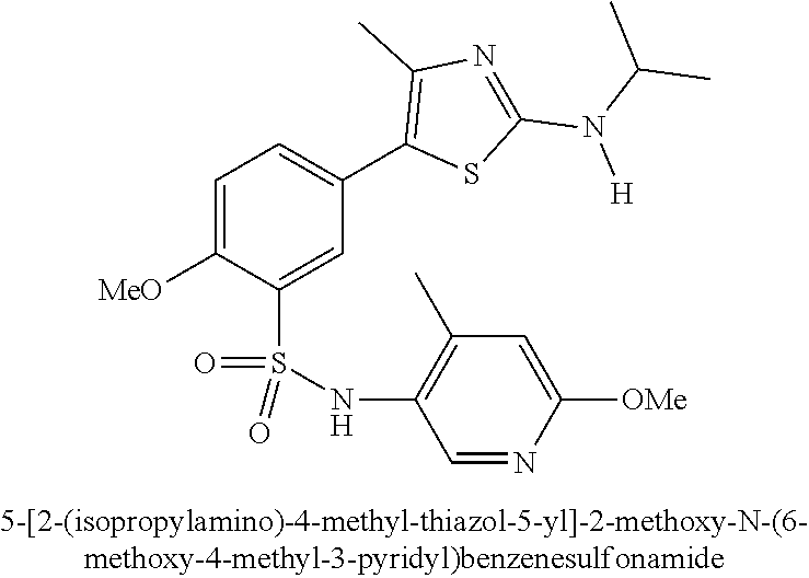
C1=C([OMe])C(S(NC2=C(C)C=C([OMe])N=C2)(=O)=O)=CC(C2=C(C)N=C(N(C(C)C)[H])S2)=C1
